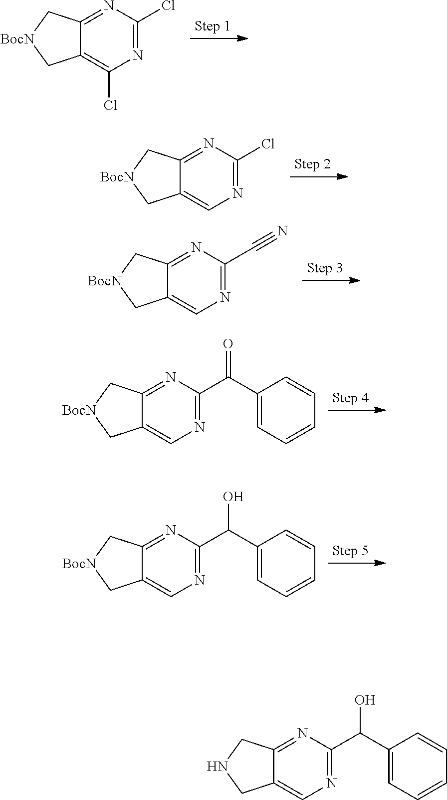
C12=C(Cl)N=C(Cl)N=C1C[BocN]C2.C12=CN=C(Cl)N=C1C[BocN]C2.C12=CN=C(C#N)N=C1C[BocN]C2.C12=CN=C(C(C3=CC=CC=C3)=O)N=C1C[BocN]C2.C12=CN=C(C(C3=CC=CC=C3)O)N=C1C[BocN]C2.C12=CN=C(C(C3=CC=CC=C3)O)N=C1CNC2
